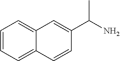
C1=CC=C2C(=C1)C=C(C(N)C)C=C2
